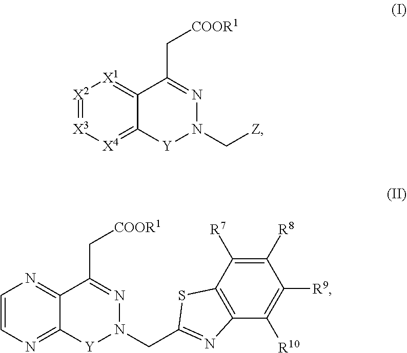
[X2]1=[X3][X4]=C2C(=[X1]1)C(C[COOR1])=NN(C[Z])[Y]2.C1=CN=C2C(=N1)C(C[COOR1])=NN(CC1=NC3=C(S1)C([R7])=C([R8])C([R9])=C3[R10])[Y]2
